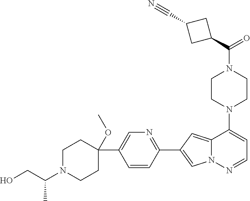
N1(C2=CC=NN3C2=CC(C2=NC=C(C4(OC)CCN(C(CO)C)CC4)C=C2)=C3)CCN(C(=O)C2CC(C#N)C2)CC1
